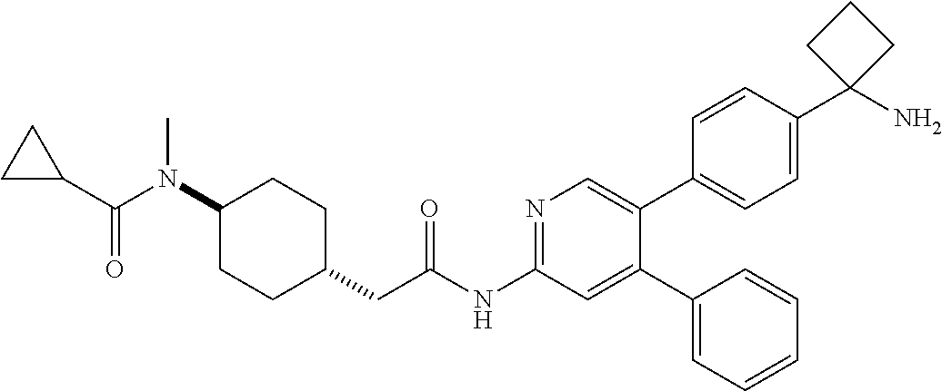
C1(N(C(=O)C2CC2)C)CCC(CC(NC2=NC=C(C3=CC=C(C4(N)CCC4)C=C3)C(C3=CC=CC=C3)=C2)=O)CC1
